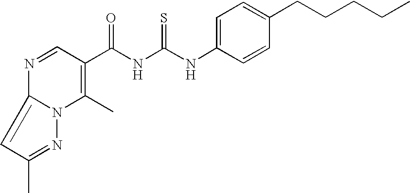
C(NC(NC1=CC=C(CCCCC)C=C1)=S)(=O)C1=C(C)N2C(=CC(C)=N2)N=C1
